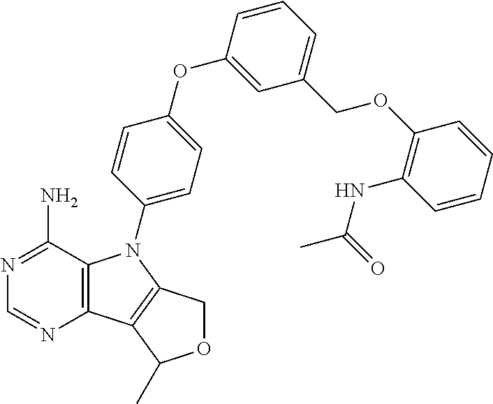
C12=C(C(N)=NC=N1)N(C1=CC=C(OC3=CC(COC4=C(NC(C)=O)C=CC=C4)=CC=C3)C=C1)C1=C2C(C)OC1
